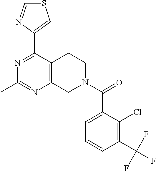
N1=C(C2=CSC=N2)C2=C(N=C1C)CN(C(=O)C1=CC=CC(C(F)(F)F)=C1Cl)CC2
